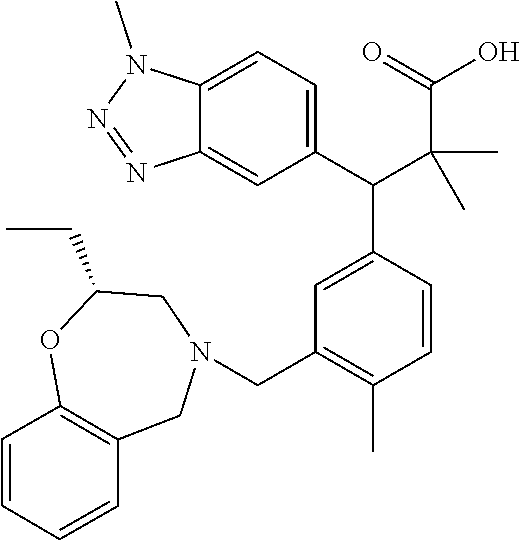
C12=CC=C(C(C(C(O)=O)(C)C)C3=CC(CN4CC(CC)OC5=C(C4)C=CC=C5)=C(C)C=C3)C=C1N=NN2C
